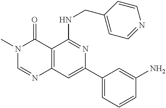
C12=C(C=C(C3=CC=CC(N)=C3)N=C1NCC1=CC=NC=C1)N=CN(C)C2=O
